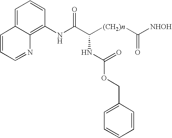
C1=CC=NC2=C(NC(C([(CH2)n]C([NHOH])=O)NC(=O)OCC3=CC=CC=C3)=O)C=CC=C12
